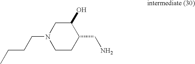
N1(CCCC)CCC(CN)C(O)C1
